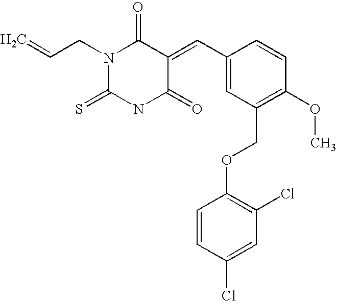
C(=C)CN1C(=S)NC(=O)C(=CC2=CC(COC3=C(Cl)C=C(Cl)C=C3)=C(OC)C=C2)C1=O
